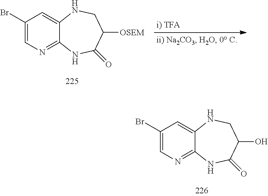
C1(Br)=CN=C2C(=C1)NCC([OSEM])C(=O)N2.C1(Br)=CN=C2C(=C1)NCC(O)C(=O)N2
